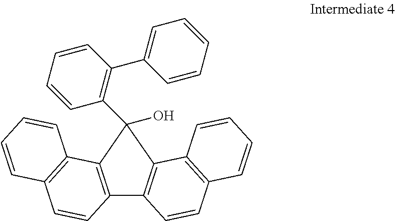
C12=C(C3=C(C=C1)C=CC=C3)C(C1=C(C3=CC=CC=C3)C=CC=C1)(O)C1=C2C=CC2=C1C=CC=C2
